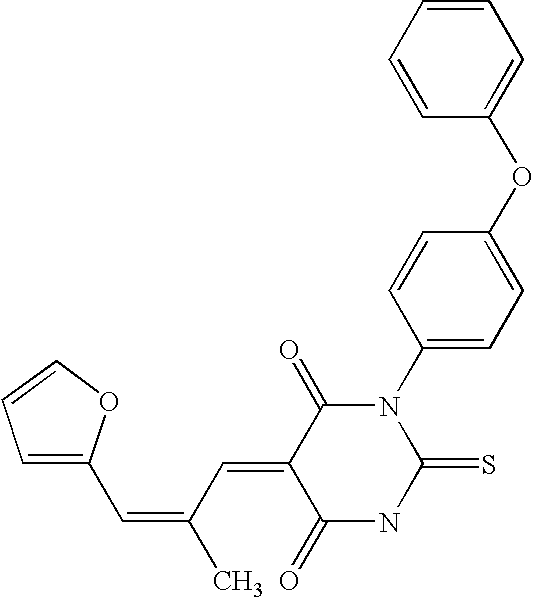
O=C1C(=CC(=CC2=CC=CO2)C)C(=O)N(C2=CC=C(OC3=CC=CC=C3)C=C2)C(=S)N1
